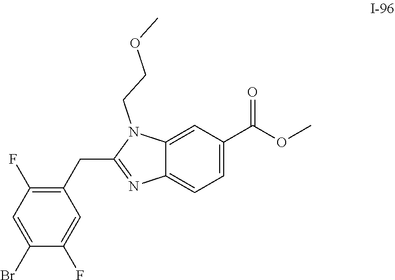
C1(CC2=NC3=CC=C(C(OC)=O)C=C3N2CCOC)=C(F)C=C(Br)C(F)=C1
